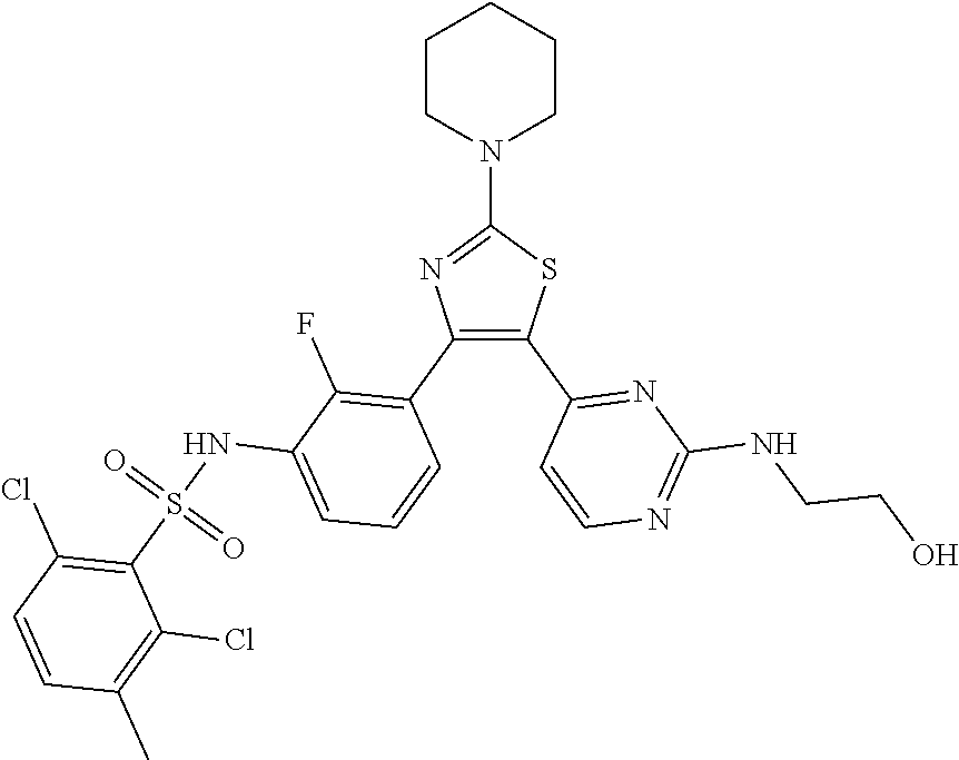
C1(N2CCCCC2)=NC(C2=C(F)C(NS(C3=C(Cl)C=CC(C)=C3Cl)(=O)=O)=CC=C2)=C(C2=NC(NCCO)=NC=C2)S1
